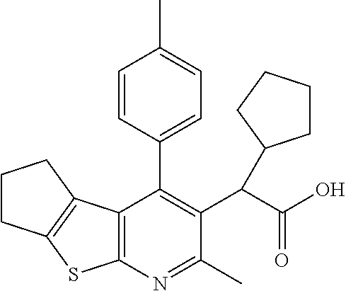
C12=C(N=C(C)C(C(C(O)=O)C3CCCC3)=C1C1=CC=C(C)C=C1)SC1=C2CCC1
